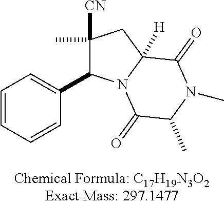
C1(C2=CC=CC=C2)C(C)([CN])CC2([H])N1C(=O)C(C)N(C)C2=O
